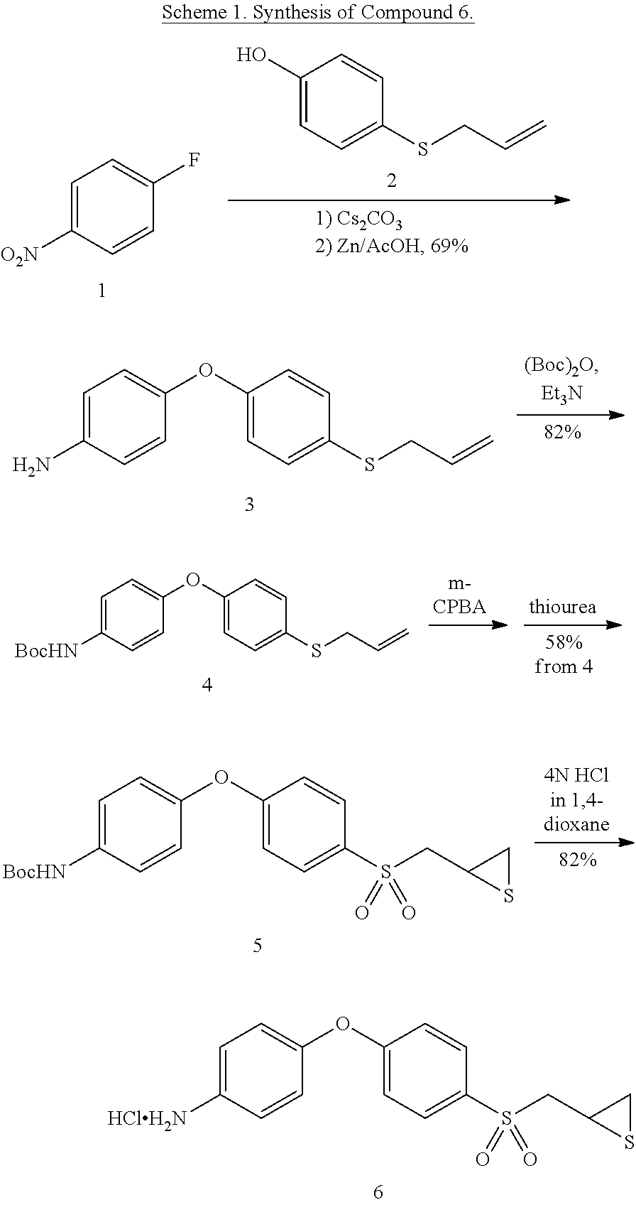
C1=C([O2N])C=CC(F)=C1.C1(O)=CC=C(SCC=C)C=C1.C1=C(N)C=CC(OC2=CC=C(SCC=C)C=C2)=C1.C1=C([BocHN])C=CC(OC2=CC=C(SCC=C)C=C2)=C1.C1=C([BocHN])C=CC(OC2=CC=C(S(CC3SC3)(=O)=O)C=C2)=C1.C1=C([HClH2N])C=CC(OC2=CC=C(S(CC3SC3)(=O)=O)C=C2)=C1
